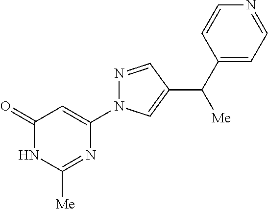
N1C(=O)C=C(N2N=CC(C(C3=CC=NC=C3)[Me])=C2)N=C1[Me]
